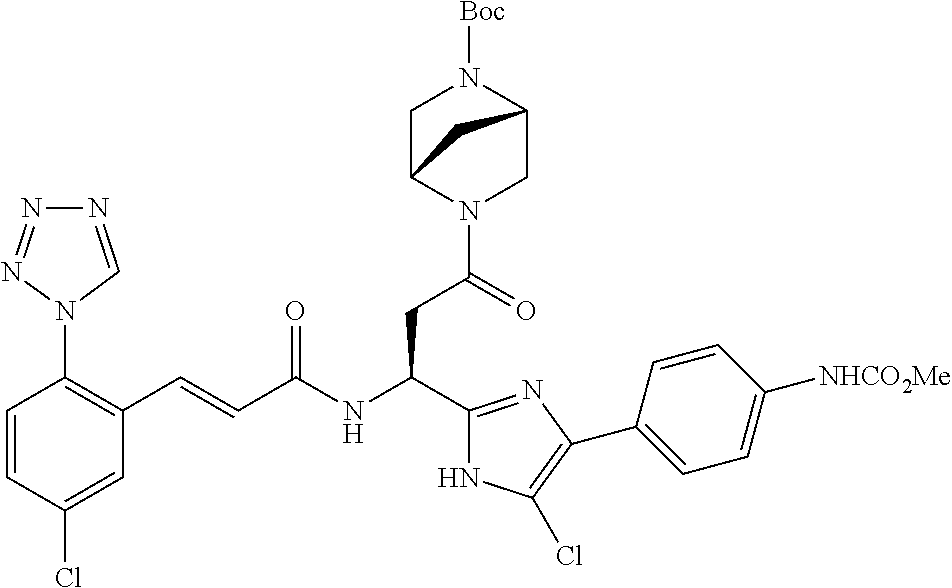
C1(Cl)=CC(C=CC(NC(CC(N2CC3N([Boc])CC2C3)=O)C2=NC(C3=CC=C([NHCO2Me])C=C3)=C(Cl)N2)=O)=C(N2C=NN=N2)C=C1
